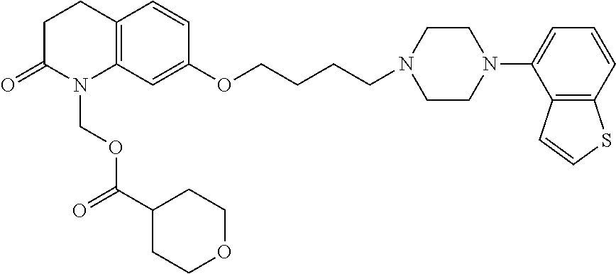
C12=C(C=C(OCCCCN3CCN(C4=CC=CC5=C4C=CS5)CC3)C=C1)N(COC(=O)C1CCOCC1)C(=O)CC2
